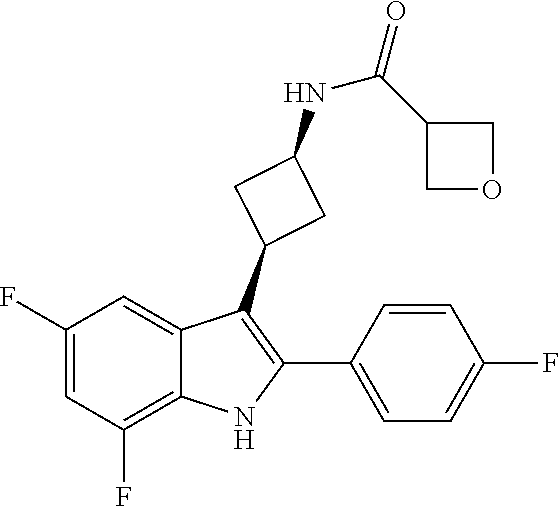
C1=CC(F)=CC=C1C1=C(C2CC(NC(C3COC3)=O)C2)C2=CC(F)=CC(F)=C2N1
